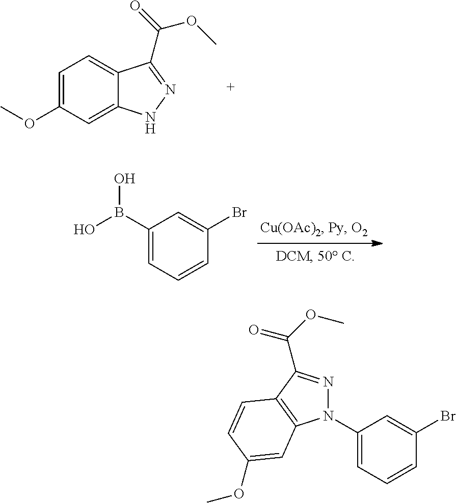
C1(B(O)O)=CC=CC(Br)=C1.C1=C(OC)C=C2C(=C1)C(C(OC)=O)=NN2.N1(C2=CC=CC(Br)=C2)N=C(C(OC)=O)C2=C1C=C(OC)C=C2
